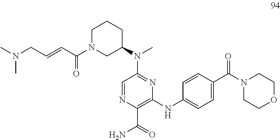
C1=NC(C(=O)N)=C(NC2=CC=C(C(N3CCOCC3)=O)C=C2)N=C1N(C1CCCN(C(C=CCN(C)C)=O)C1)C
